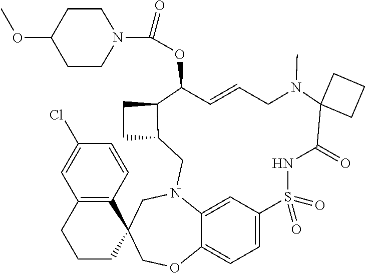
C12=CC=C3C=C1N(CC1(CO2)C2=C(CCC1)C=C(Cl)C=C2)CC1C(CC1)C(OC(N1CCC(OC)CC1)=O)C=CCN(C)C1(C(=O)NS3(=O)=O)CCC1
